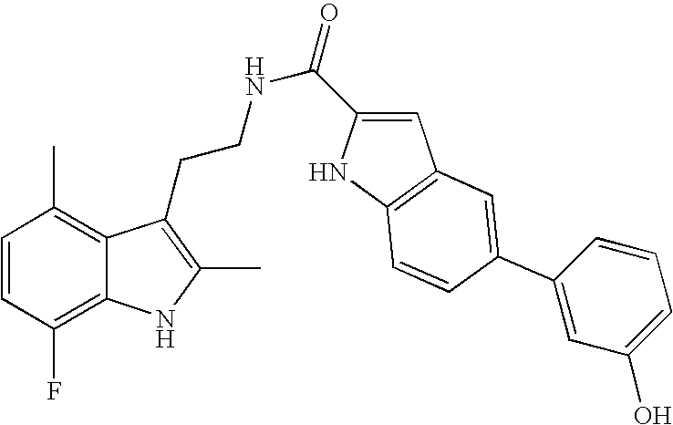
C1=CC(F)=C2C(=C1C)C(CCNC(=O)C1=CC3=C(N1)C=CC(C1=CC(O)=CC=C1)=C3)=C(C)N2
